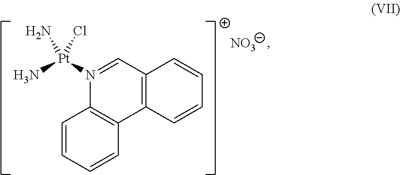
C1=CC=CC2=C1N([Pt](N)(N)Cl)=CC1=C2C=CC=C1.[NO3]
